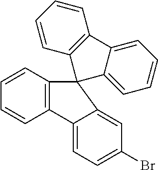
C1=CC2=C(C=C1)C1=CC=C(Br)C=C1C21C2=C(C3=CC=CC=C13)C=CC=C2
